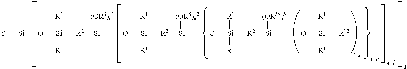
[Y][Si]O[Si]([R2][Si](O[Si]([R2][Si](O[Si]([R2][Si](O[Si]([R12])([R1])[R1])[(OR3)a3])([R1])[R1])[(OR3)a2])([R1])[R1])[(OR3)a1])([R1])[R1]
